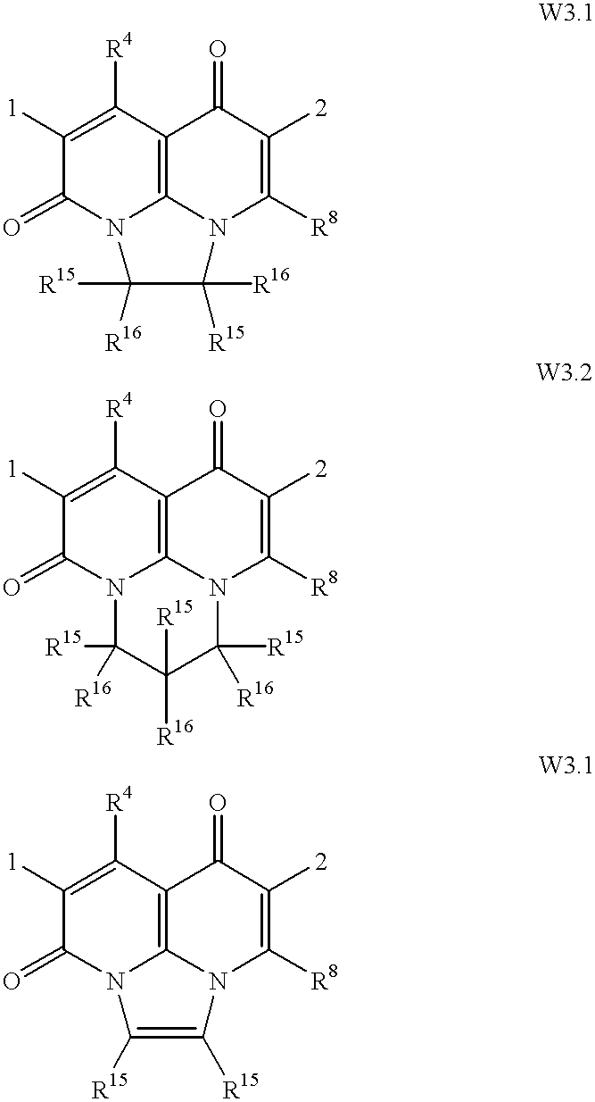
C1([1])=C([R4])C2=C3N(C1=O)C([R16])([R15])C([R15])([R16])N3C([R8])=C([2])C2=O.C1([1])=C([R4])C2=C3N(C1=O)C([R15])([R16])C([R15])([R16])C([R15])([R16])N3C([R8])=C([2])C2=O.C1([1])=C([R4])C2=C3N(C1=O)C([R15])=C([R15])N3C([R8])=C([2])C2=O
